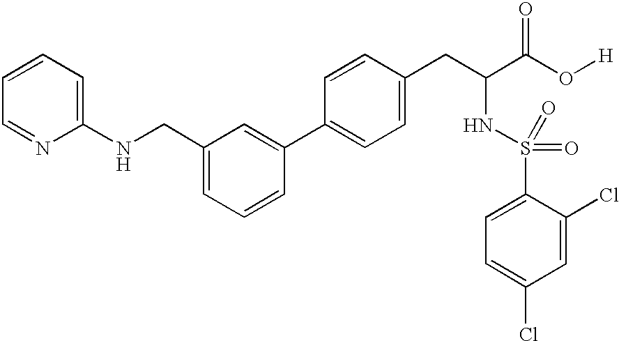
C1=CC=C(NCC2=CC=CC(C3=CC=C(CC(C(O[H])=O)NS(=O)(=O)C4=CC=C(Cl)C=C4Cl)C=C3)=C2)N=C1
